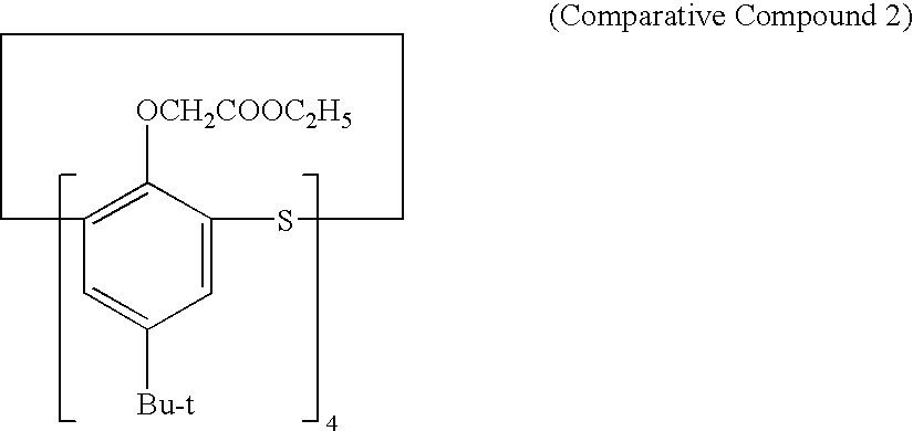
C1([OCH2COOC2H5])=C2C=C([Bu-t])C=C1SCCCC2
